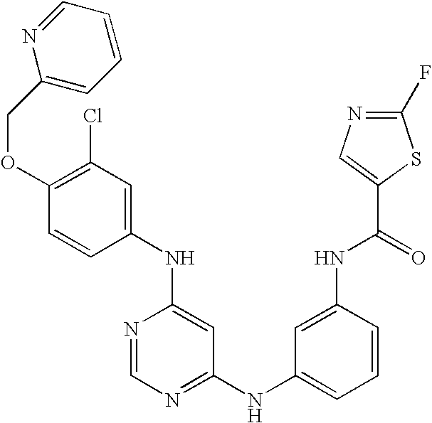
C1(NC2=CC(Cl)=C(OCC3=CC=CC=N3)C=C2)=CC(NC2=CC=CC(NC(=O)C3=CN=C(F)S3)=C2)=NC=N1
